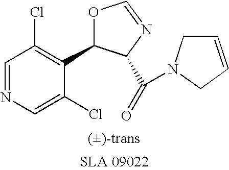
C1=NC=C(Cl)C(C2OC=NC2C(=O)N2CC=CC2)=C1Cl
